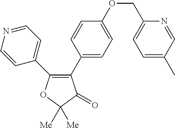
C1(C2=C(C3=CC=NC=C3)OC([Me])([Me])C2=O)=CC=C(OCC2=CC=C(C)C=N2)C=C1
